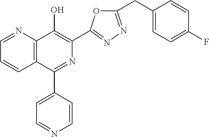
C1=NC2=C(C=C1)C(C1=CC=NC=C1)=NC(C1=NN=C(CC3=CC=C(F)C=C3)O1)=C2O
